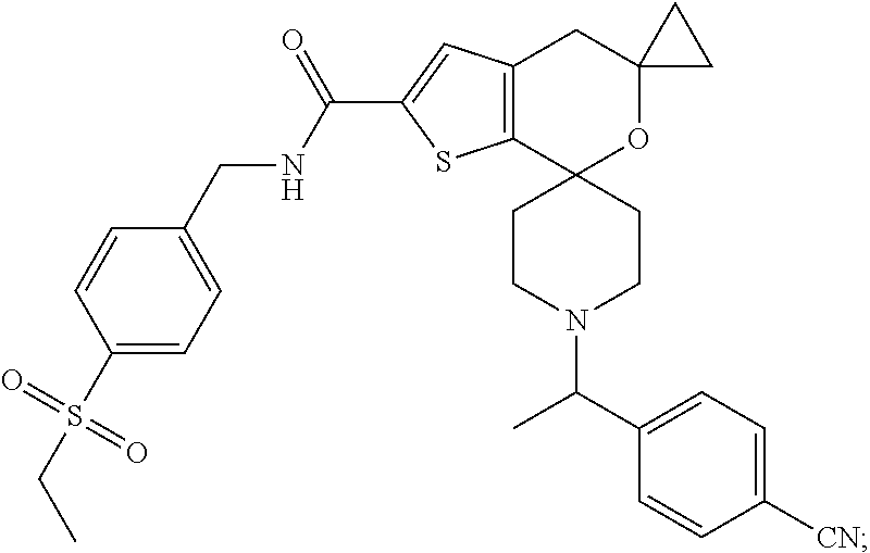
C1CN(C(C2=CC=C([CN])C=C2)C)CCC12C1=C(CC3(O2)CC3)C=C(C(NCC2=CC=C(S(=O)(=O)CC)C=C2)=O)S1
